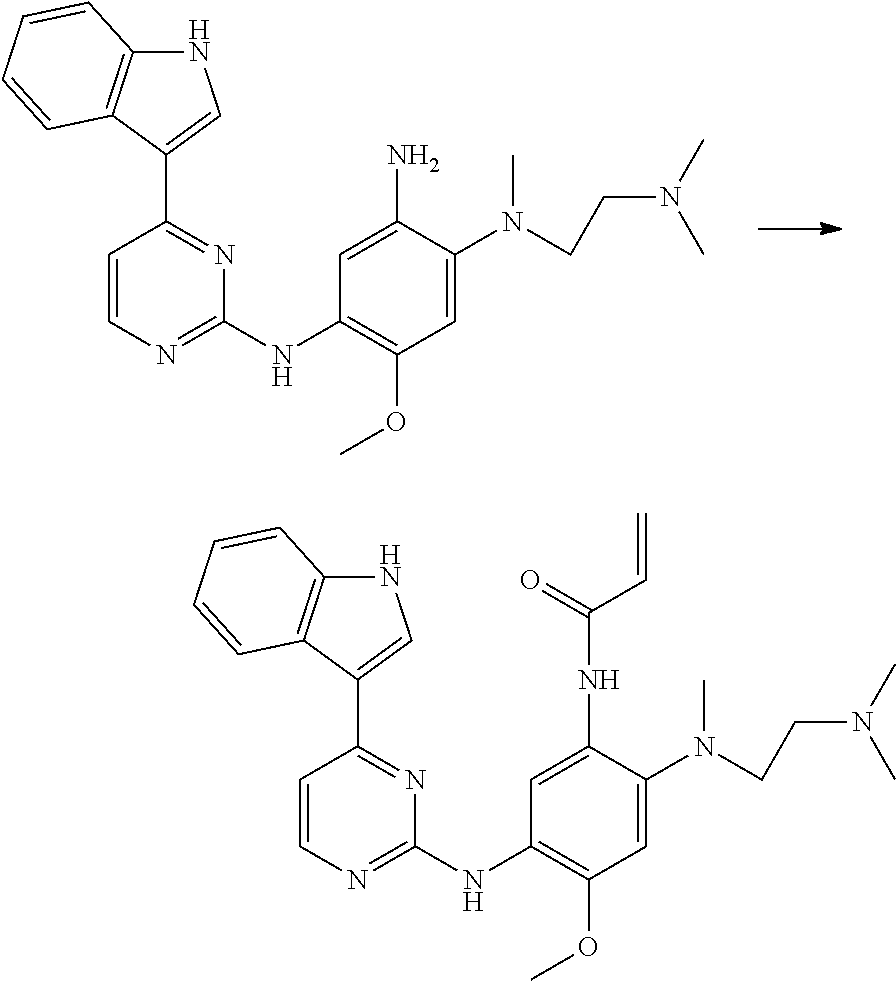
N1C2=C(C(C3=NC(NC4=C(OC)C=C(N(CCN(C)C)C)C(N)=C4)=NC=C3)=C1)C=CC=C2.N1C2=C(C(C3=NC(NC4=C(OC)C=C(N(CCN(C)C)C)C(NC(=O)C=C)=C4)=NC=C3)=C1)C=CC=C2
